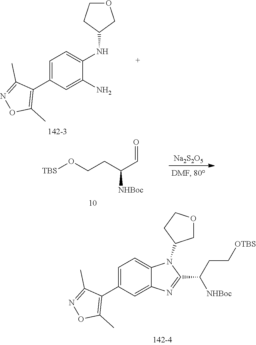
C1(C([NHBoc])CC[OTBS])=NC2=CC(C3=C(C)ON=C3C)=CC=C2N1C1CCOC1.C1=C(C2=C(C)ON=C2C)C=C(N)C(NC2COCC2)=C1.[TBS]OCCC(C=O)[NHBoc].[Na2S2O5]
